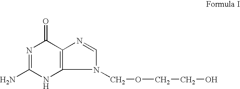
N1=C(N)NC2=C(C1=O)N=CN2COCCO
